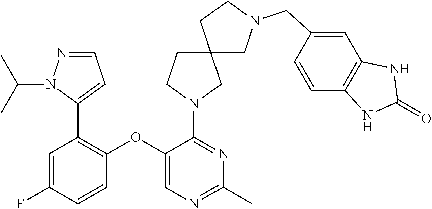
C1=C(F)C=CC(OC2=CN=C(C)N=C2N2CC3(CC2)CN(CC2=CC4=C(C=C2)NC(=O)N4)CC3)=C1C1=CC=NN1C(C)C
